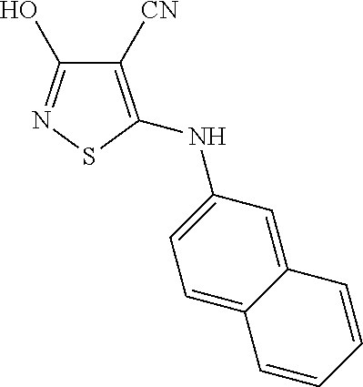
C1([CN])=C(NC2=CC=C3C(=C2)C=CC=C3)SN=C1O
